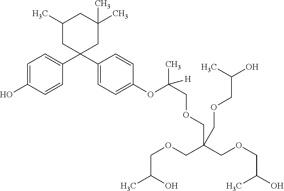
C1=C(O)C=CC(C2(C3=CC=C(OC(C)(COCC(COCC(O)C)(COCC(C)O)COCC(O)C)[H])C=C3)CC(C)(C)CC(C)C2)=C1
